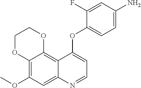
C12=C(OC)C=C3C(=C1OCCO2)C(OC1=CC=C(N)C=C1F)=CC=N3
